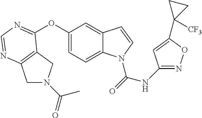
C12=C(N=CN=C1OC1=CC=C3C(=C1)C=CN3C(=O)NC1=NOC(C3([CF3])CC3)=C1)CN(C(=O)C)C2
